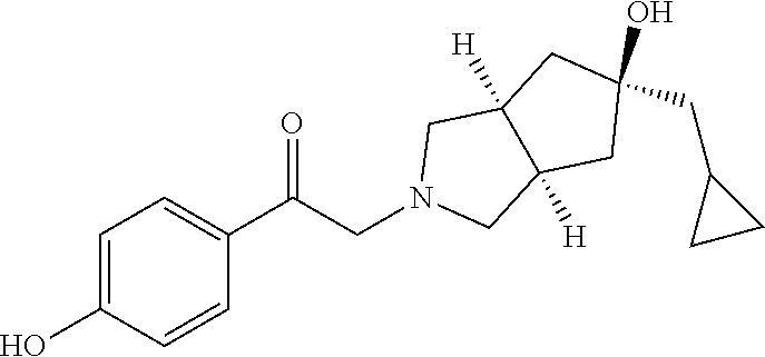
C1=C(O)C=CC(C(CN2CC3([H])C([H])(C2)CC(CC2CC2)(O)C3)=O)=C1
